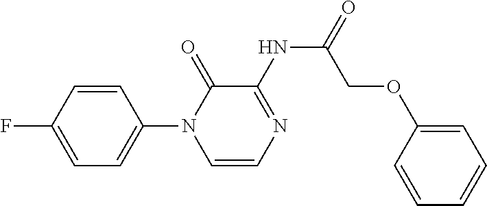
FC1=CC=C(N2C=CN=C(NC(COC3=CC=CC=C3)=O)C2=O)C=C1
